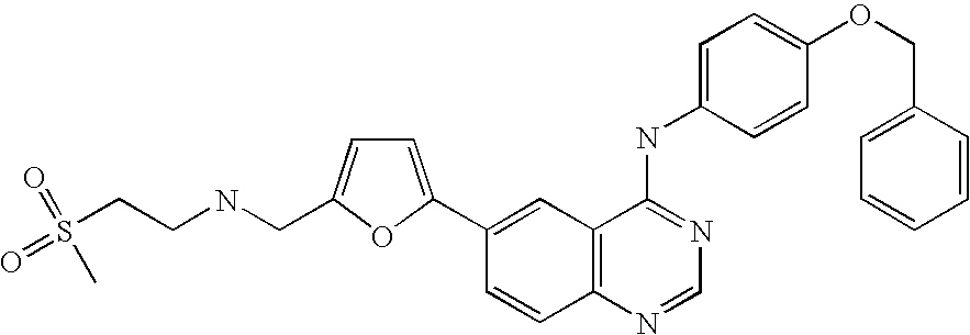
C1=NC2=C(C(NC3=CC=C(OCC4=CC=CC=C4)C=C3)=N1)C=C(C1=CC=C(CNCCS(C)(=O)=O)O1)C=C2
